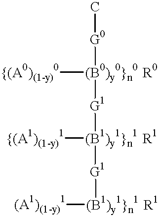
[{(A0)(1-y)0][(B0)y0}n0  R0]([G1][(B1)y1}n1  R1]([G1][(B1)y1}n1  R1][(A1)(1-y)1])[{(A1)(1-y)1])[G0]C
